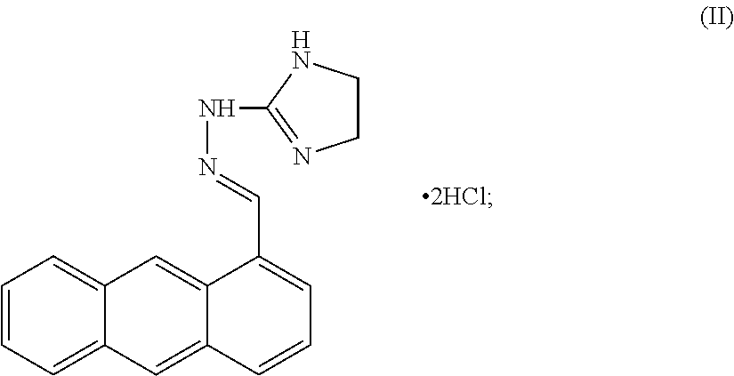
C1=CC=C2C(=C1)C=C1C(=C2)C=CC=C1C=NNC1=NCCN1
